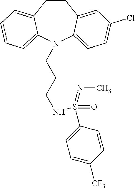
C1CC2=CC(Cl)=CC=C2N(CCCNS(C2=CC=C([CF3])C=C2)(=O)=NC)C2=CC=CC=C12
